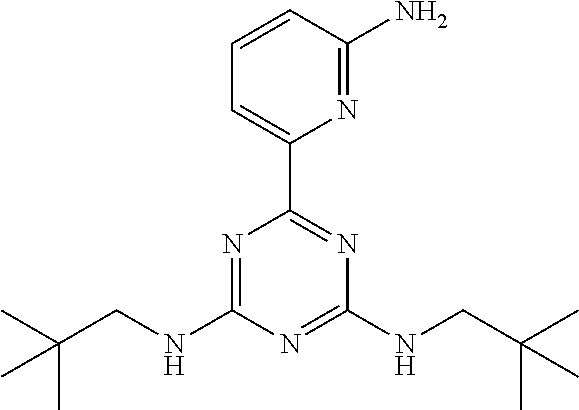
N1=C(NCC(C)(C)C)N=C(NCC(C)(C)C)N=C1C1=CC=CC(N)=N1
